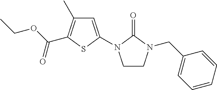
C1=C(N2CCN(CC3=CC=CC=C3)C2=O)SC(C(OCC)=O)=C1C
